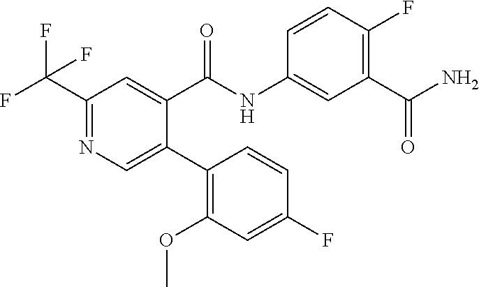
C1(C(F)(F)F)=NC=C(C2=C(OC)C=C(F)C=C2)C(C(NC2=CC(C(N)=O)=C(F)C=C2)=O)=C1
